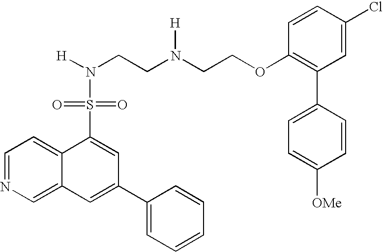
N(CCN(CCOC1=C(C2=CC=C([OMe])C=C2)C=C(Cl)C=C1)[H])([H])S(=O)(=O)C1=CC(C2=CC=CC=C2)=CC2=CN=CC=C12
